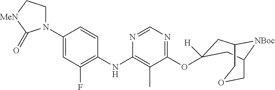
C1(N2CC[MeN]C2=O)=CC(F)=C(NC2=C(C)C(OC3([H])CC4[NBoc]C(COC4)C3)=NC=N2)C=C1
